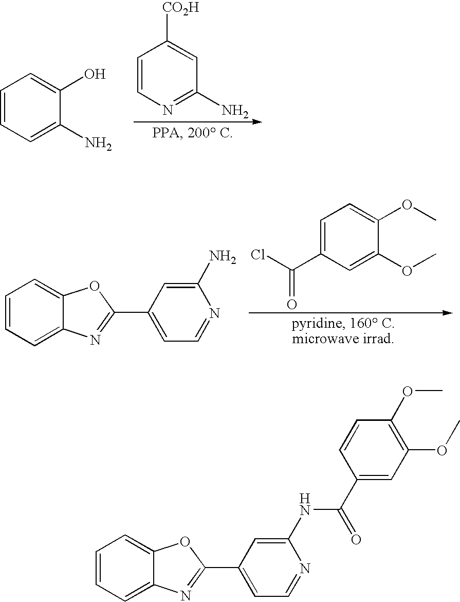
C1=C(C(Cl)=O)C=C(OC)C(OC)=C1.C1=CC=C2C(=C1)OC(C1=CC=NC(N)=C1)=N2.C1=CN=C(N)C=C1[CO2H].C1=CC=C(N)C(O)=C1.C1=CC=C2C(=C1)OC(C1=CC=NC(NC(=O)C3=CC(OC)=C(OC)C=C3)=C1)=N2
